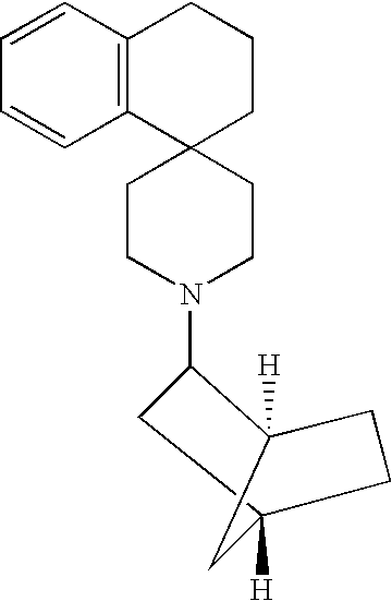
C1C2([H])CCC([H])(C2)C1N1CCC2(CC1)CCCC1=C2C=CC=C1
